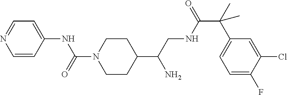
C1(C(CNC(C(C2=CC=C(F)C(Cl)=C2)(C)C)=O)N)CCN(C(=O)NC2=CC=NC=C2)CC1
